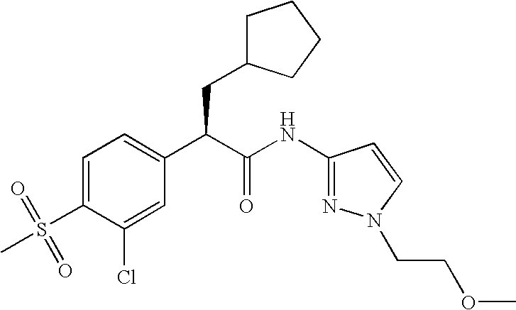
C1=C(S(=O)(C)=O)C(Cl)=CC(C(C(NC2=NN(CCOC)C=C2)=O)CC2CCCC2)=C1
